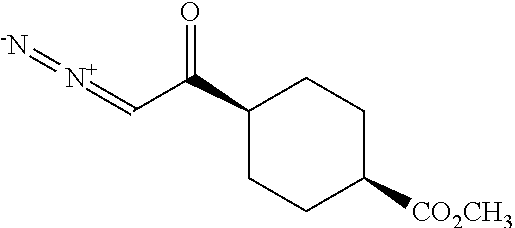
C1(C(C=[N+]=[-N])=O)CCC([CO2CH3])CC1
